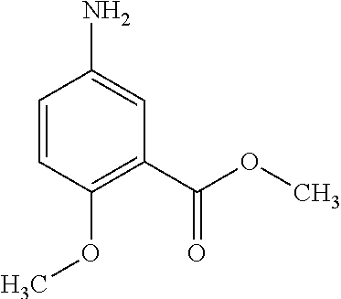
C1=CC(OC)=C(C(OC)=O)C=C1N
